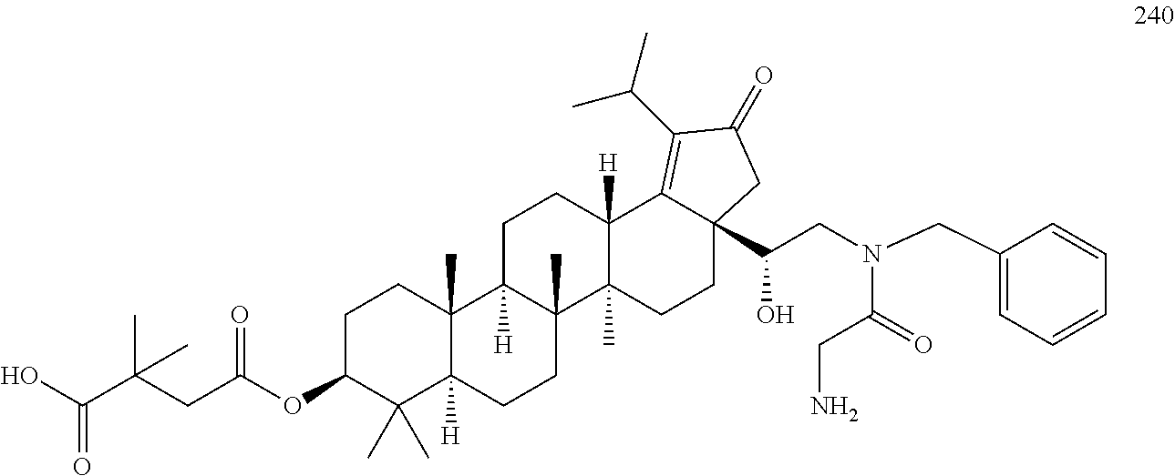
C1C(OC(CC(C(O)=O)(C)C)=O)C(C)(C)C2([H])C(C)(C1)C1([H])C(C)(CC2)C2(C)C([H])(CC1)C1=C(C(C)C)C(=O)CC1(C(CN(CC1=CC=CC=C1)C(=O)CN)O)CC2
